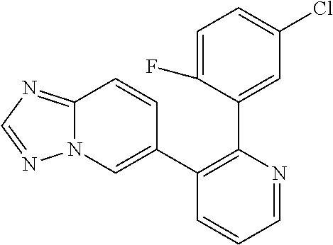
C1=NC(C2=CC(Cl)=CC=C2F)=C(C2=CN3C(=NC=N3)C=C2)C=C1
